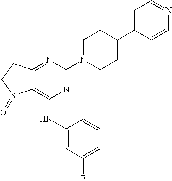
C1CN(C2=NC(NC3=CC(F)=CC=C3)=C3C(=N2)CCS3=O)CCC1C1=CC=NC=C1
